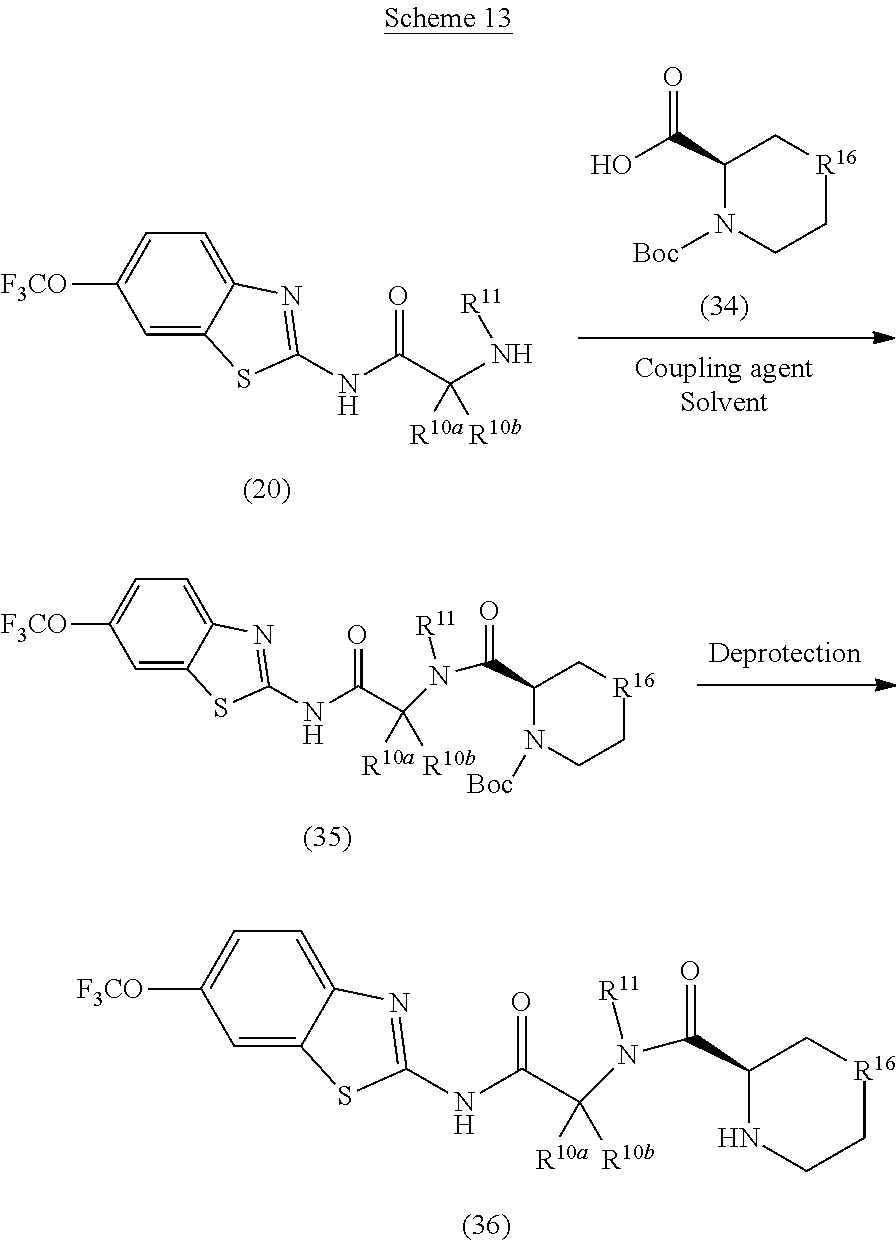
C1(C(O)=O)N([Boc])CC[R16]C1.C1=C2C(=CC=C1[F3CO])N=C(NC(C([R10b])([R10a])N[R11])=O)S2.C1=C2C(=CC=C1[F3CO])N=C(NC(C([R10b])([R10a])N(C(C1NCC[R16]C1)=O)[R11])=O)S2.C1=C2C(=CC=C1[F3CO])N=C(NC(=O)C(N(C(C1N([Boc])CC[R16]C1)=O)[R11])([R10b])[R10a])S2
